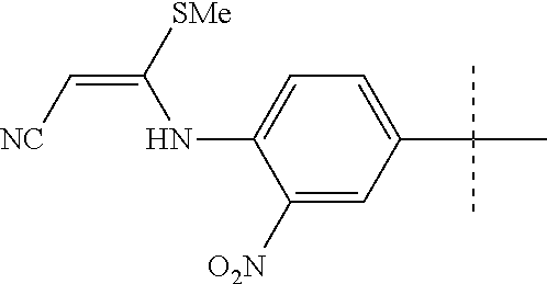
N(C(=C[NC])[SMe])C1=CC=C(C(C)(C)C)C=C1[O2N]
